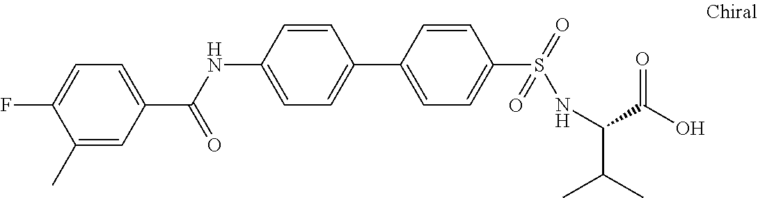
C1=C(C(NC2=CC=C(C3=CC=C(S(=O)(=O)NC(C(C)C)C(O)=O)C=C3)C=C2)=O)C=C(C)C(F)=C1
